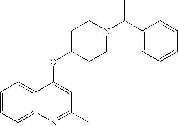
C1=CC=C2C(=C1)C(OC1CCN(C(C3=CC=CC=C3)C)CC1)=CC(C)=N2
